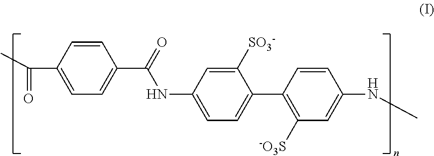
C1=CC(C(C)=O)=CC=C1C(=O)NC1=CC=C(C2=C([-O3S])C=C(NC)C=C2)C([SO3-])=C1
